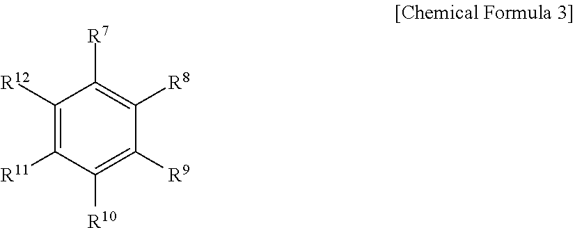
C1([R7])=C([R8])C([R9])=C([R10])C([R11])=C1[R12]
